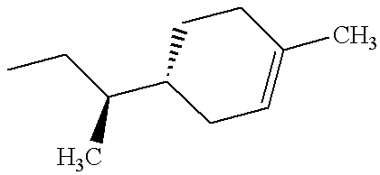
C1C=C(C)CCC1C(CC)C
